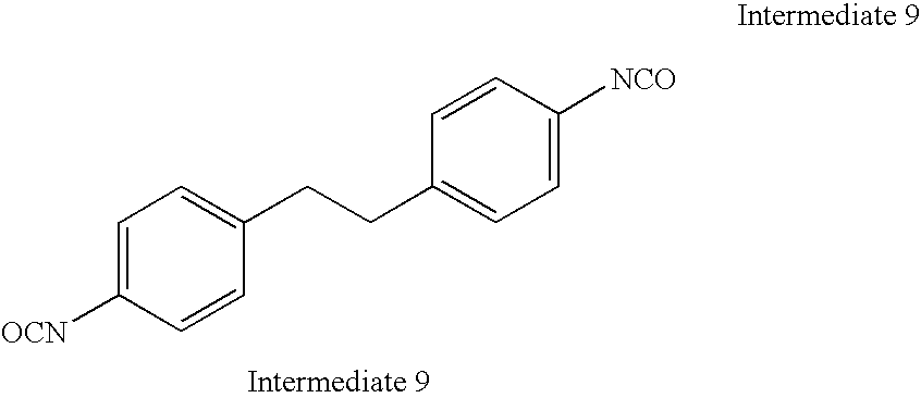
C1=C([OCN])C=CC(CCC2=CC=C([NCO])C=C2)=C1
